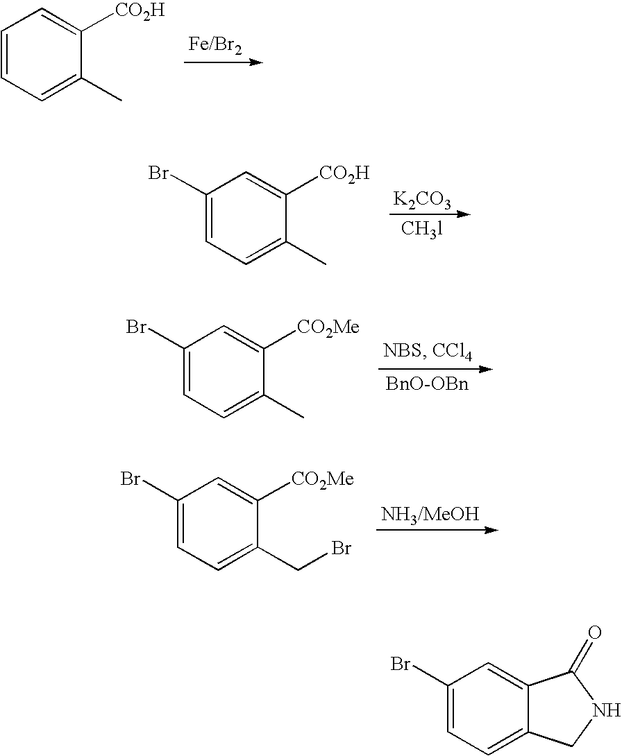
C1=CC=C(C)C([CO2H])=C1.[K2CO3].[CH3l].C1(Br)=CC=C(C)C([CO2H])=C1.C1(Br)=CC=C(C)C([CO2Me])=C1.C1(Br)=CC=C(CBr)C([CO2Me])=C1.C12=CC(Br)=CC=C1CNC2=O
